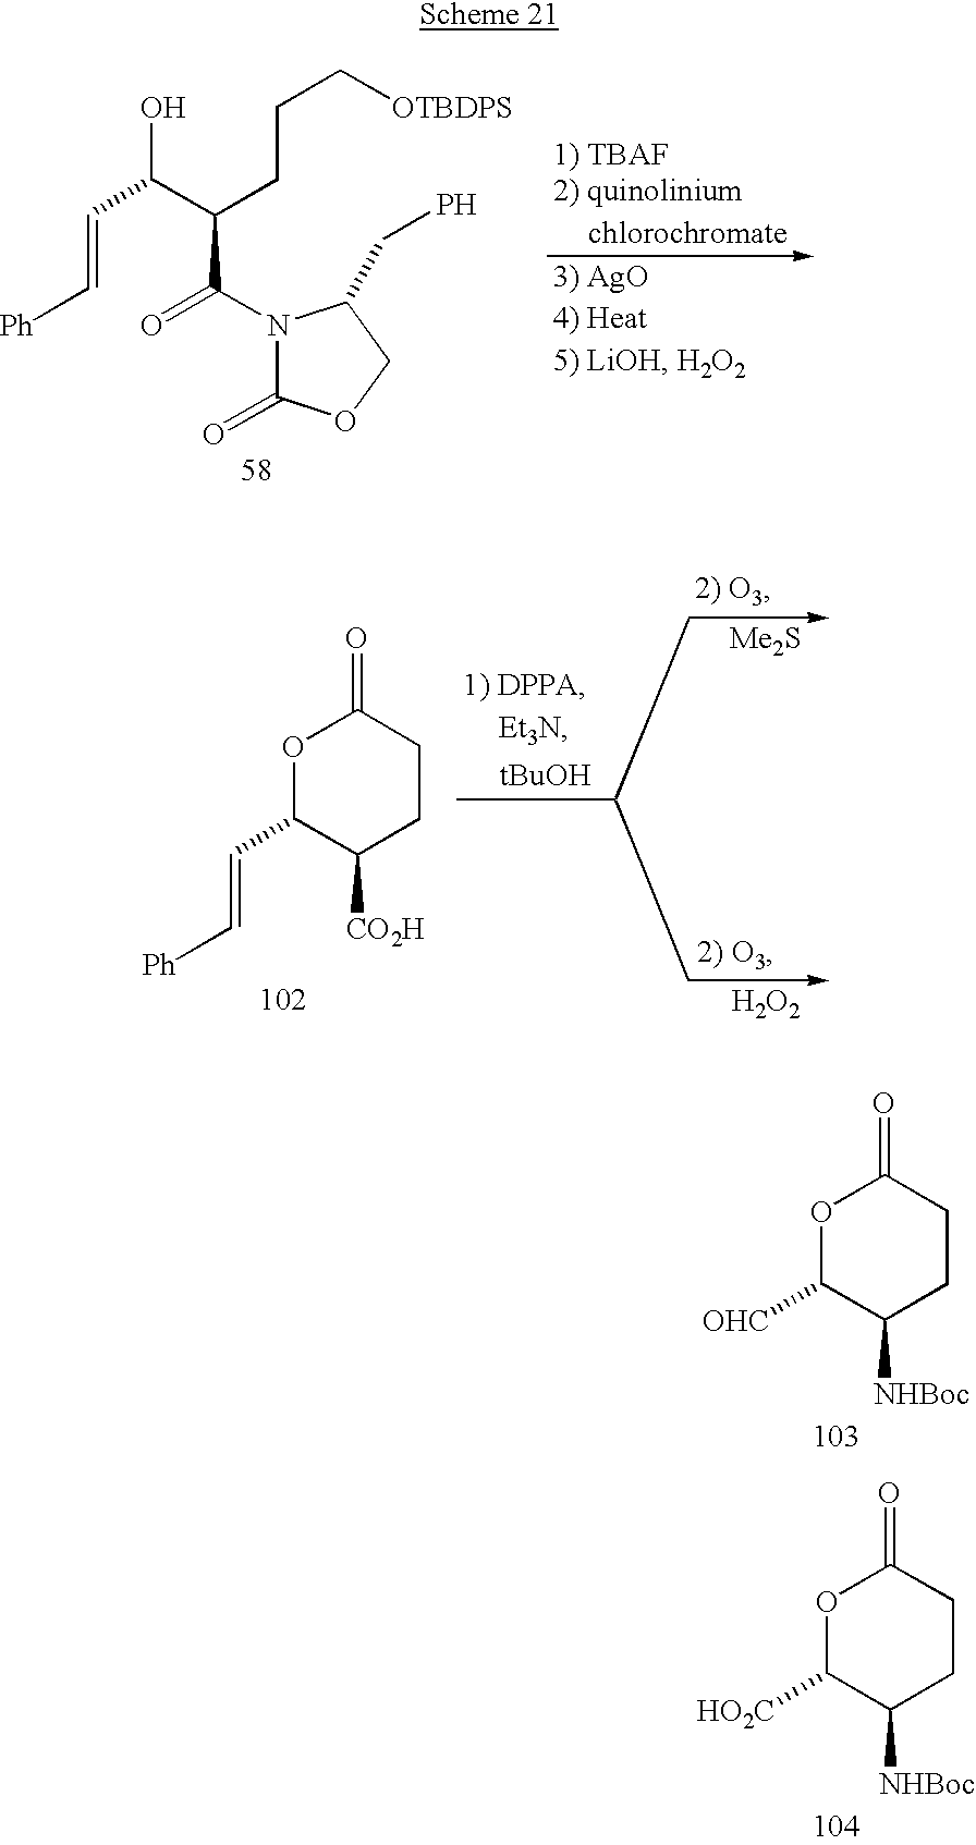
C(=C[Ph])C(C(C(=O)N1C(=O)OCC1CP)CCC[OTBDPS])O.O1C(C=C[Ph])C([CO2H])CCC1=O.[Me2S].[H2O2].O1C([OHC])C([NHBoc])CCC1=O.O1C([HO2C])C([NHBoc])CCC1=O
